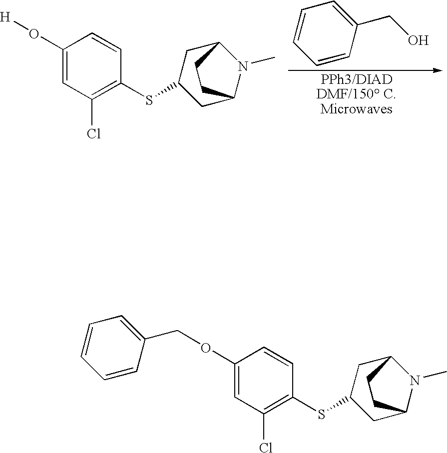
C1(O[H])=CC(Cl)=C(SC2CC3N(C)C(C2)CC3)C=C1.C1=CC=CC(CO)=C1.O(C1=CC(Cl)=C(SC2CC3N(C)C(C2)CC3)C=C1)CC1=CC=CC=C1
